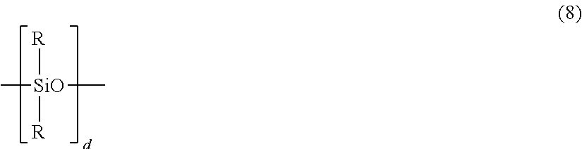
[SiO](C)(C)([R])[R]
